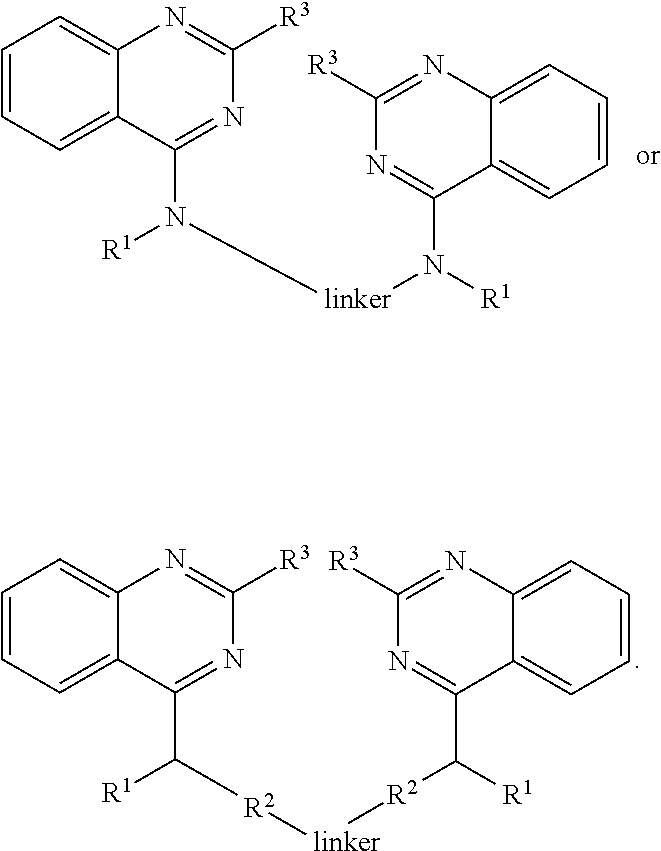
C1=CC=C2C(=C1)N=C([R3])N=C2N([R1])[linker]N([R1])C1=NC([R3])=NC2=CC=CC=C21.C1=CC=C2C(=C1)N=C([R3])N=C2C([R1])[R2][linker][R2]C([R1])C1=NC([R3])=NC2=CC=CC=C21
